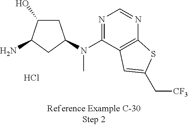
NC1C(O)CC(N(C2=NC=NC3=C2C=C(C[CF3])S3)C)C1.Cl
